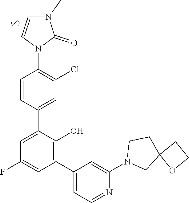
C1=CN(C2=C(Cl)C=C(C3=CC(F)=CC(C4=CC=NC(N5CC6(CC5)OCC6)=C4)=C3O)C=C2)C(=O)N1C
